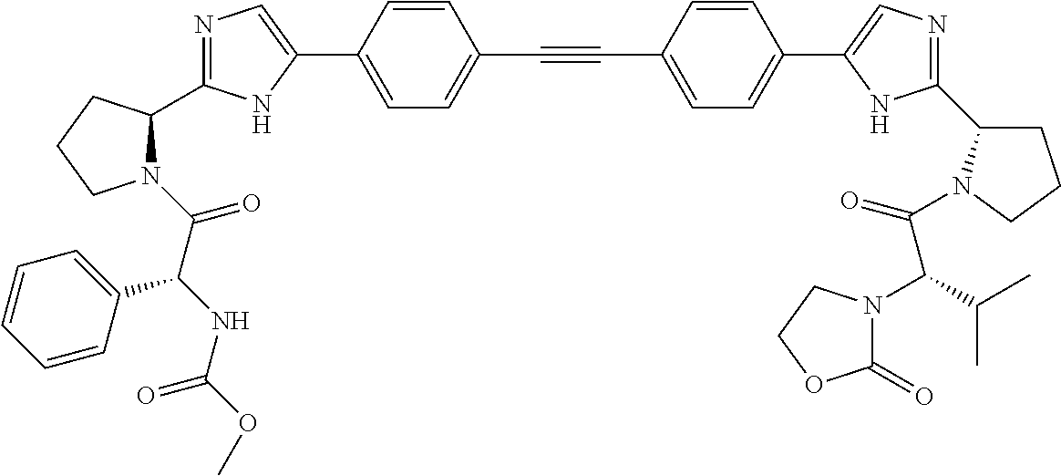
N1=C(C2N(C(C(NC(=O)OC)C3=CC=CC=C3)=O)CCC2)NC(C2=CC=C(C#CC3=CC=C(C4=CN=C(C5CCCN5C(=O)C(C(C)C)N5C(=O)OCC5)N4)C=C3)C=C2)=C1
